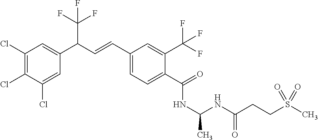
C1(Cl)=C(Cl)C(Cl)=CC(C(C=CC2=CC=C(C(=O)NC(NC(CCS(C)(=O)=O)=O)C)C(C(F)(F)F)=C2)C(F)(F)F)=C1
